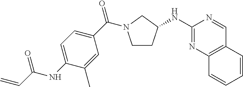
C1CC(NC2=NC3=C(C=N2)C=CC=C3)CN1C(C1=CC=C(NC(=O)C=C)C(C)=C1)=O
